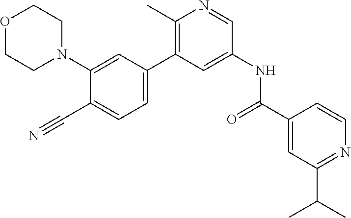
C1(C#N)=CC=C(C2=C(C)N=CC(NC(C3=CC(C(C)C)=NC=C3)=O)=C2)C=C1N1CCOCC1
